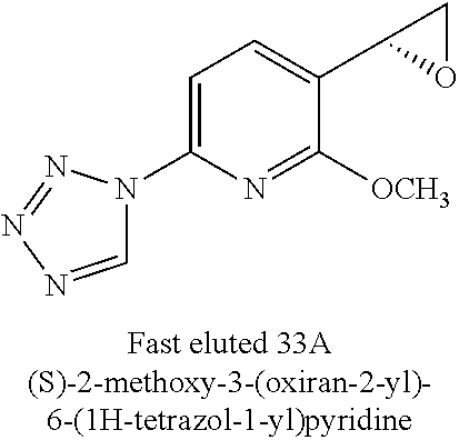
C1=NN=NN1C1=CC=C(C2OC2)C([OCH3])=N1
